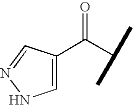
C1(C(C(C)C)=O)=CNN=C1
